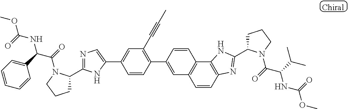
C1(C2=CC(C#CC)=C(C3=CC4=C(C5=C(N=C(C6CCCN6C(=O)C(C(C)C)NC(=O)OC)N5)C=C4)C=C3)C=C2)=CN=C(C2CCCN2C(=O)C(C2=CC=CC=C2)NC(=O)OC)N1
